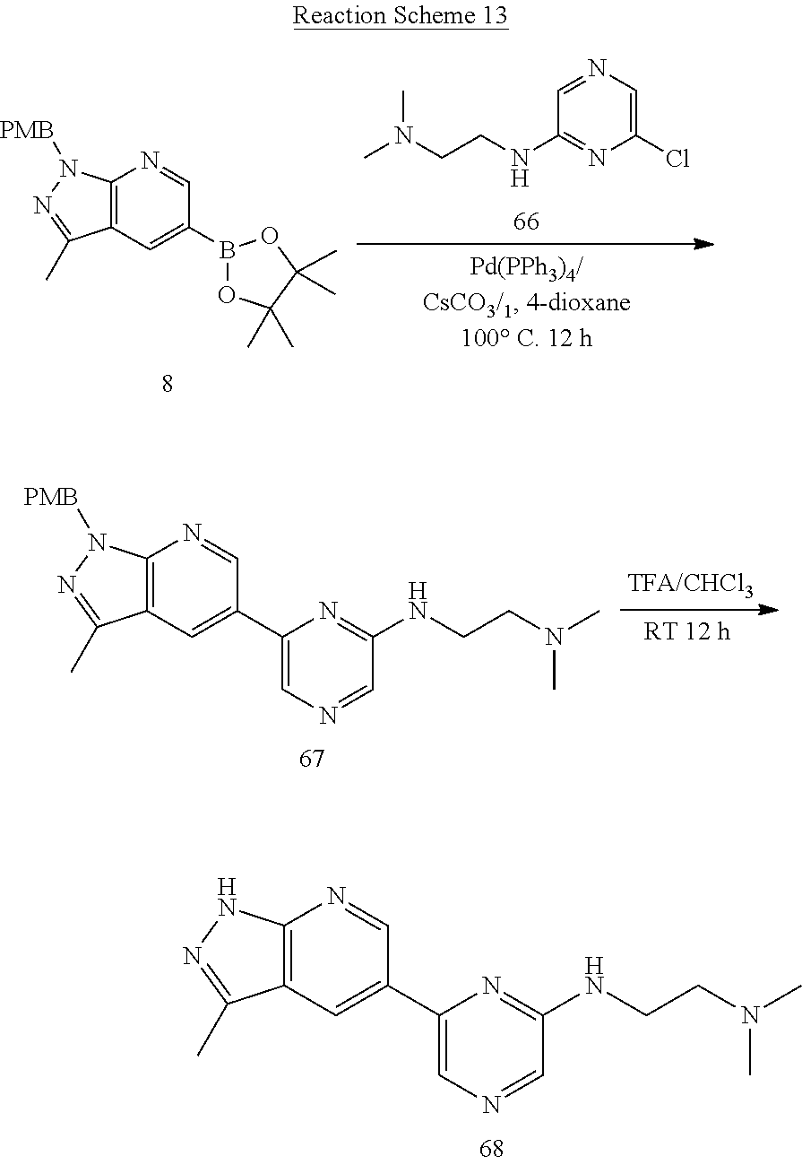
C12=C(C=C(C3=CN=CC(NCCN(C)C)=N3)C=N1)C(C)=NN2.C12=C(C=C(B3OC(C)(C)C(C)(C)O3)C=N1)C(C)=NN2[PMB].C1=NC=C(Cl)N=C1NCCN(C)C.C12=C(C=C(C3=CN=CC(NCCN(C)C)=N3)C=N1)C(C)=NN2[PMB]
